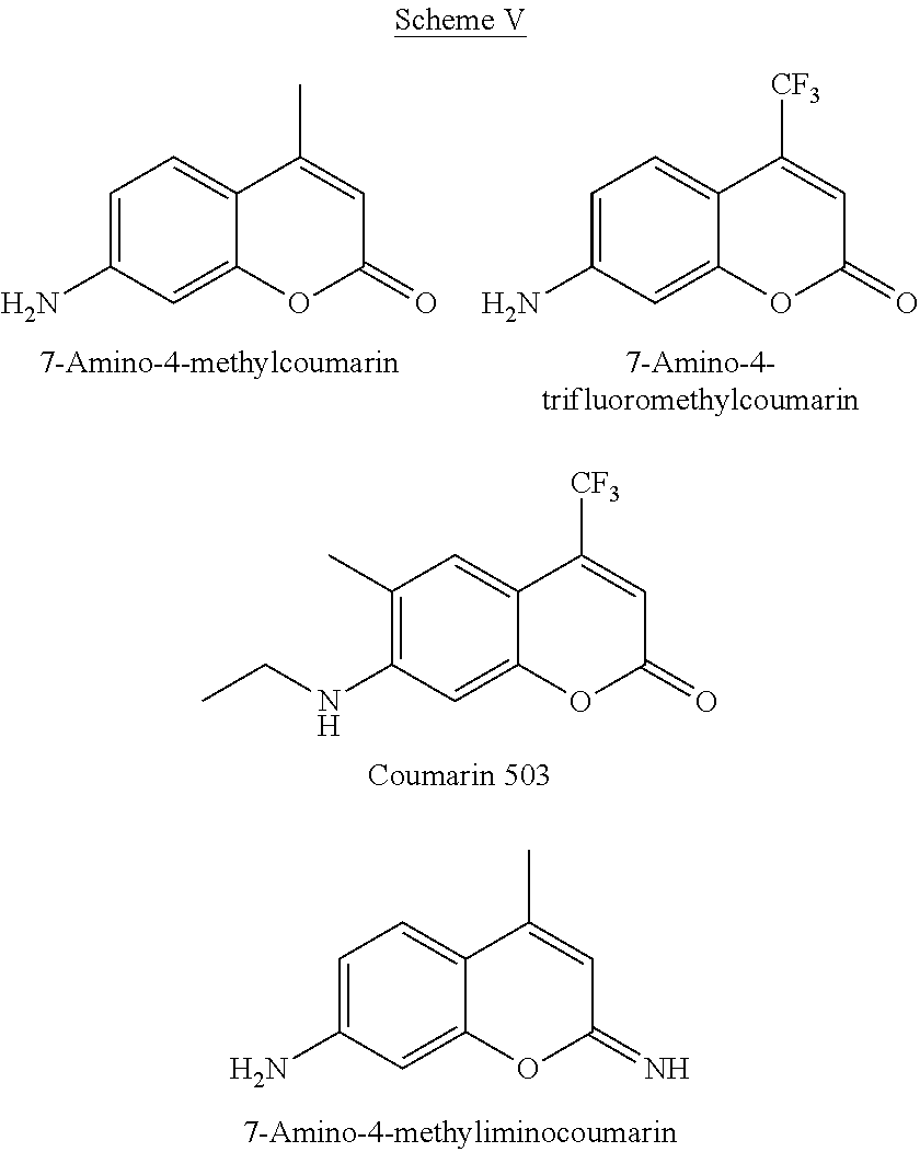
C1(N)=CC=C2C(=C1)OC(=O)C=C2C.C1(N)=CC=C2C(=C1)OC(=O)C=C2[CF3].C1(NCC)=C(C)C=C2C(=C1)OC(=O)C=C2[CF3].C1(N)=CC=C2C(=C1)OC(=N)C=C2C
